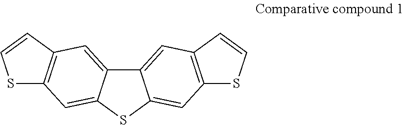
C12=CC3=C(C=C1SC1=CC4=C(C=C21)C=CS4)SC=C3
